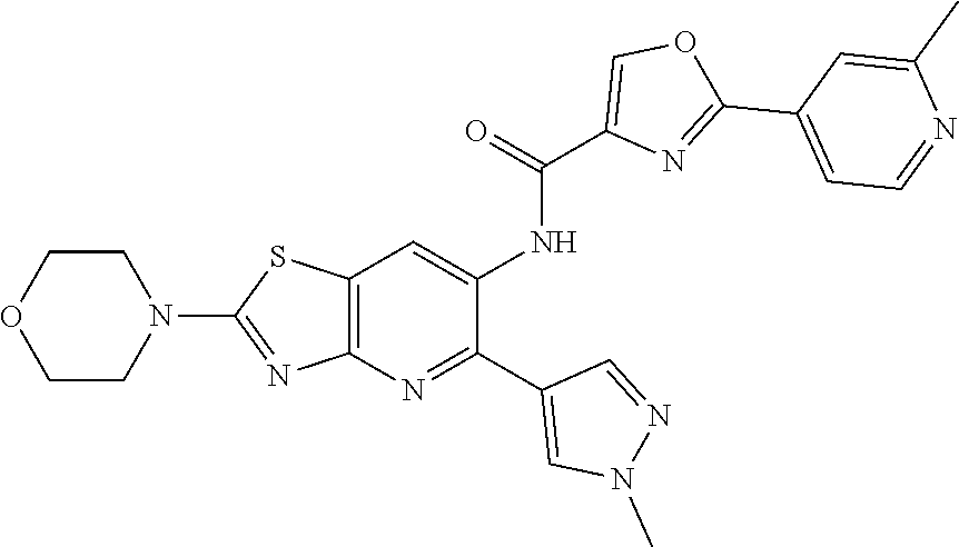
C1COCCN1C1=NC2=C(S1)C=C(NC(=O)C1=COC(C3=CC=NC(C)=C3)=N1)C(C1=CN(C)N=C1)=N2
